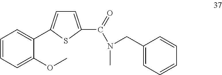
C1=CC=C(OC)C(C2=CC=C(C(=O)N(C)CC3=CC=CC=C3)S2)=C1
